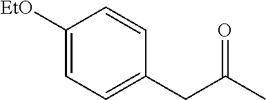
C1([EtO])=CC=C(CC(C)=O)C=C1
